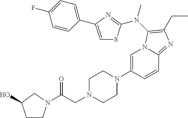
C1=C(N2CCN(CC(=O)N3CCC(O)C3)CC2)C=CC2=NC(CC)=C(N(C)C3=NC(C4=CC=C(F)C=C4)=CS3)N12
